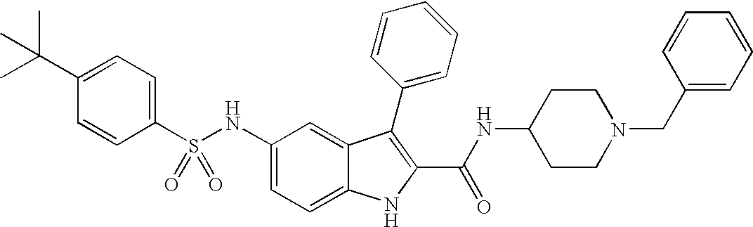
C1(C(C)(C)C)=CC=C(S(NC2=CC=C3C(=C2)C(C2=CC=CC=C2)=C(C(NC2CCN(CC4=CC=CC=C4)CC2)=O)N3)(=O)=O)C=C1
